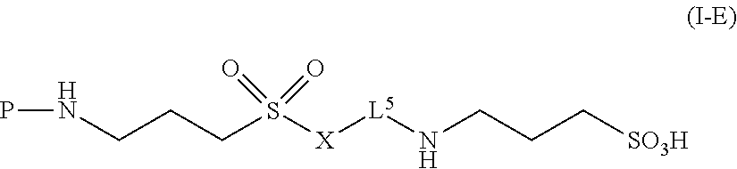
PNCCCS([X][L5]NCCC[SO3H])(=O)=O
